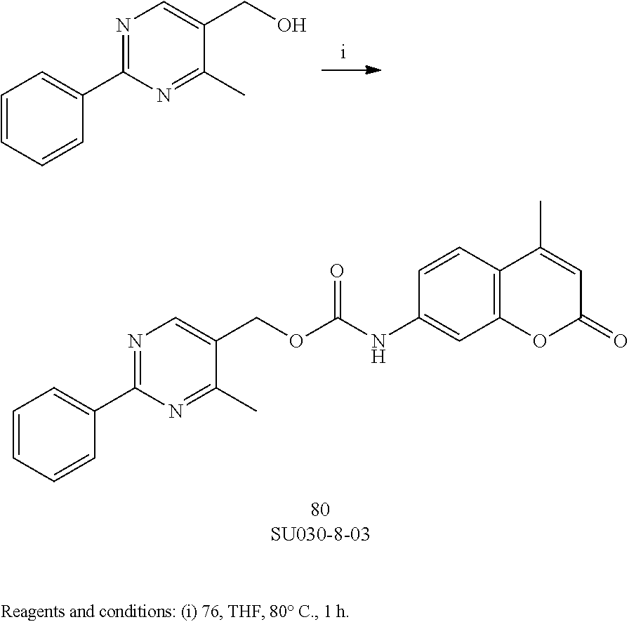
C1=CC=CC(C2=NC=C(CO)C(C)=N2)=C1.O(C(=O)NC1=CC2=C(C=C1)C(C)=CC(=O)O2)CC1=CN=C(C2=CC=CC=C2)N=C1C
